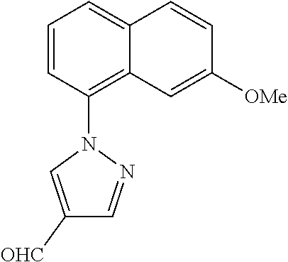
C1=CC(N2N=CC([OHC])=C2)=C2C(=C1)C=CC([OMe])=C2
